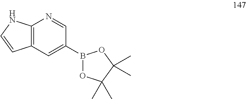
C12=C(C=C(B3OC(C)(C)C(C)(C)O3)C=N1)C=CN2
